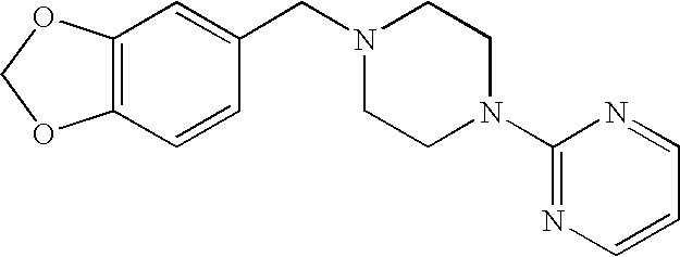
C12=C(C=CC(CN3CCN(C4=NC=CC=N4)CC3)=C1)OCO2
